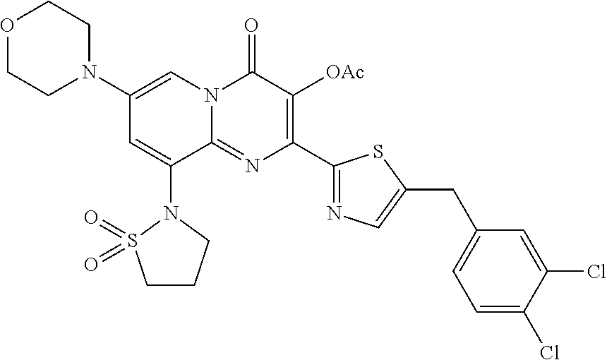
C1(N2CCOCC2)=CN2C(=NC(C3=NC=C(CC4=CC=C(Cl)C(Cl)=C4)S3)=C([OAc])C2=O)C(N2S(=O)(=O)CCC2)=C1
